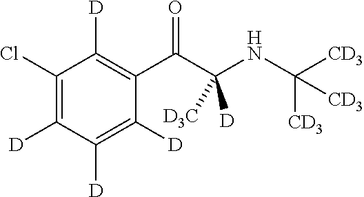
ClC1=C([D])C([D])=C([D])C(C(C(NC([CD3])([CD3])[CD3])([D3C])[D])=O)=C1[D]
